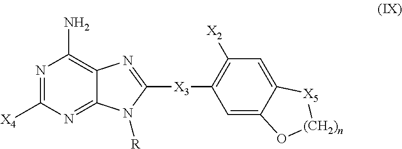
N1=C([X4])N=C2C(=C1N)N=C([X3]C1=C([X2])C=C3C(=C1)O[(CH2)n][X5]3)N2[R]
